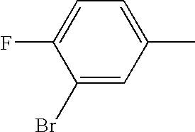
C1(Br)=CC(C)=CC=C1F
